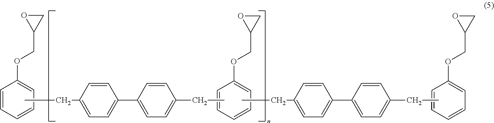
C1=CC=C(OCC2CO2)C=C1.CCC1=CC=C(C2=CC=C(CC)C=C2)C=C1.C1=CC=CC=C1OCC1CO1.C1=CC=C(OCC2CO2)C=C1.CCC1=CC=C(C2=CC=C(CC)C=C2)C=C1
